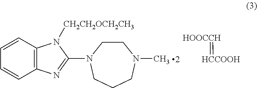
C1=CC2=C(C=C1)N=C(N1CCN(C)CCC1)N2[CH2CH2OCH2CH3].[HOOCCH]=[HCCOOH]
